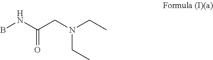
BNC(CN(CC)CC)=O
